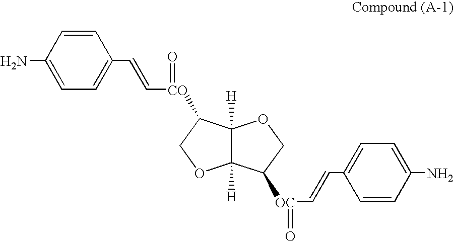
C12([H])C([H])(C([OC](C=CC3=CC=C(N)C=C3)=O)CO1)OCC2[CO](C=CC1=CC=C(N)C=C1)=O
